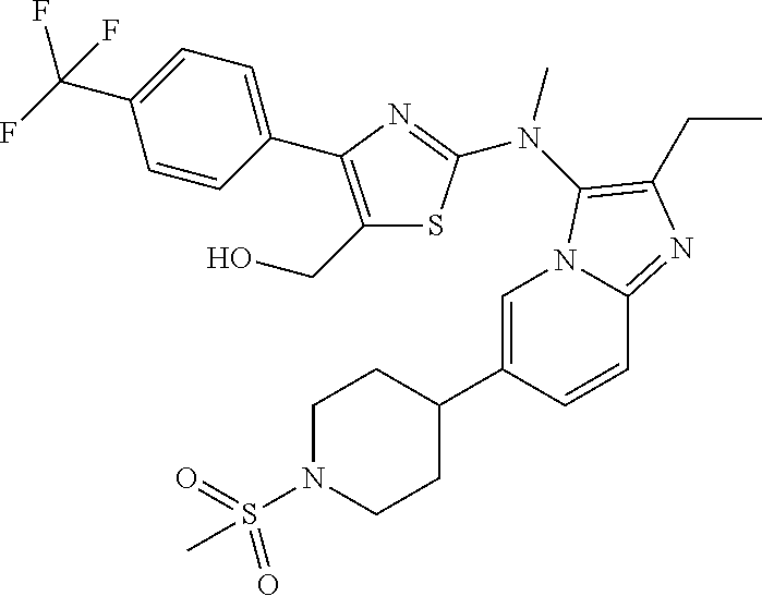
C1=C(C2CCN(S(C)(=O)=O)CC2)C=CC2=NC(CC)=C(N(C)C3=NC(C4=CC=C(C(F)(F)F)C=C4)=C(CO)S3)N12
